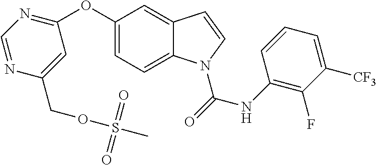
C1=C(OC2=NC=NC(COS(C)(=O)=O)=C2)C=C2C(=C1)N(C(=O)NC1=C(F)C([CF3])=CC=C1)C=C2
